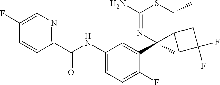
C1(C(NC2=CC=C(F)C(C3(C)C4(C(C)SC(N)=N3)CC(F)(F)C4)=C2)=O)=NC=C(F)C=C1
